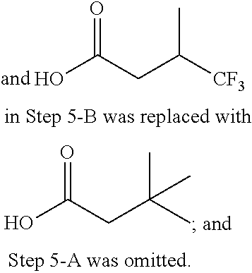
OC(CC([CF3])C)=O.OC(CC(C)(C)C)=O
